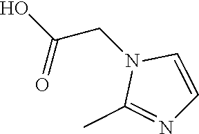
OC(CN1C(C)=NC=C1)=O
